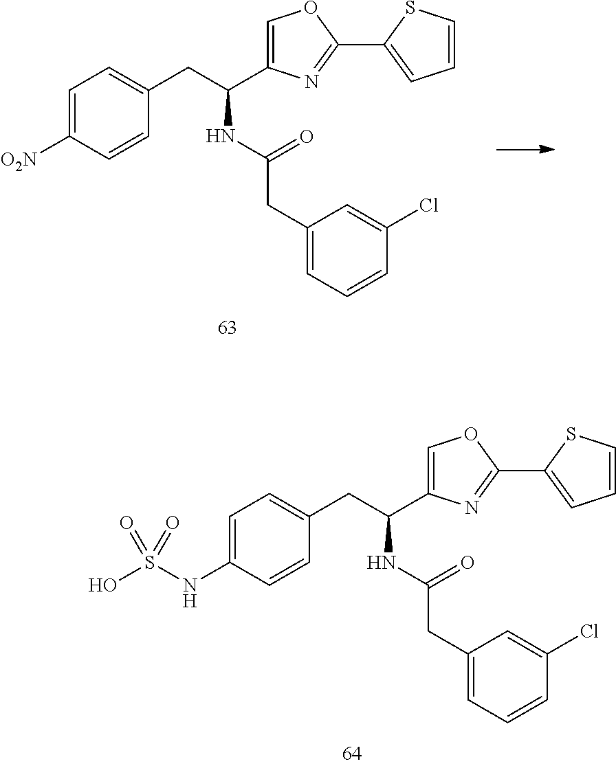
C1=C([O2N])C=CC(CC(C2=COC(C3=CC=CS3)=N2)NC(CC2=CC=CC(Cl)=C2)=O)=C1.C1=C(NS(O)(=O)=O)C=CC(CC(C2=COC(C3=CC=CS3)=N2)NC(CC2=CC=CC(Cl)=C2)=O)=C1
